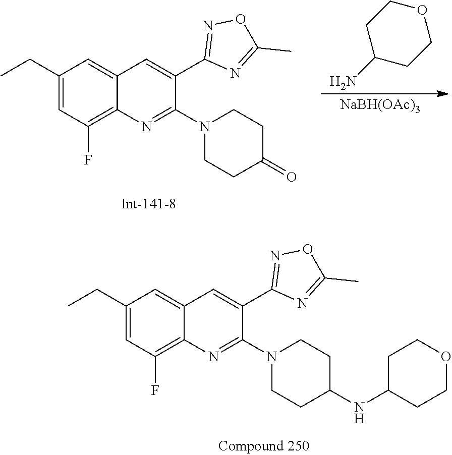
C1=C2C(=C(F)C=C1CC)N=C(N1CCC(=O)CC1)C(C1=NOC(C)=N1)=C2.C1C(N)CCOC1.[NaBH(OAc)3].C1=C2C(=C(F)C=C1CC)N=C(N1CCC(NC3CCOCC3)CC1)C(C1=NOC(C)=N1)=C2
